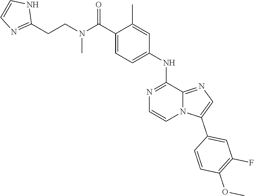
C1(C(N(CCC2=NC=CN2)C)=O)=CC=C(NC2=NC=CN3C2=NC=C3C2=CC(F)=C(OC)C=C2)C=C1C
